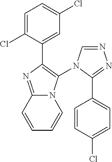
C12=NC(C3=CC(Cl)=CC=C3Cl)=C(N3C=NN=C3C3=CC=C(Cl)C=C3)N1C=CC=C2
